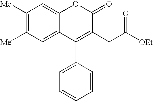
C1=C2C(=CC([Me])=C1[Me])OC(=O)C(CC(=O)[OEt])=C2C1=CC=CC=C1
